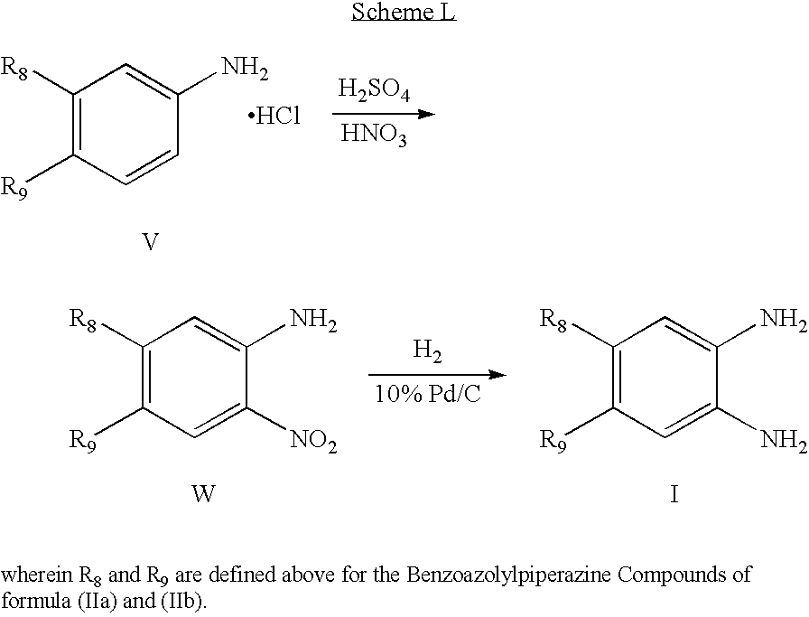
C1([R8])=C([R9])C=CC(N)=C1.Cl.[V].[H2SO4].[HNO3].C1([R8])=C([R9])C=C([NO2])C(N)=C1.C1([R8])=C([R9])C=C(N)C(N)=C1.[W].[H2].[10% Pd/C].I
